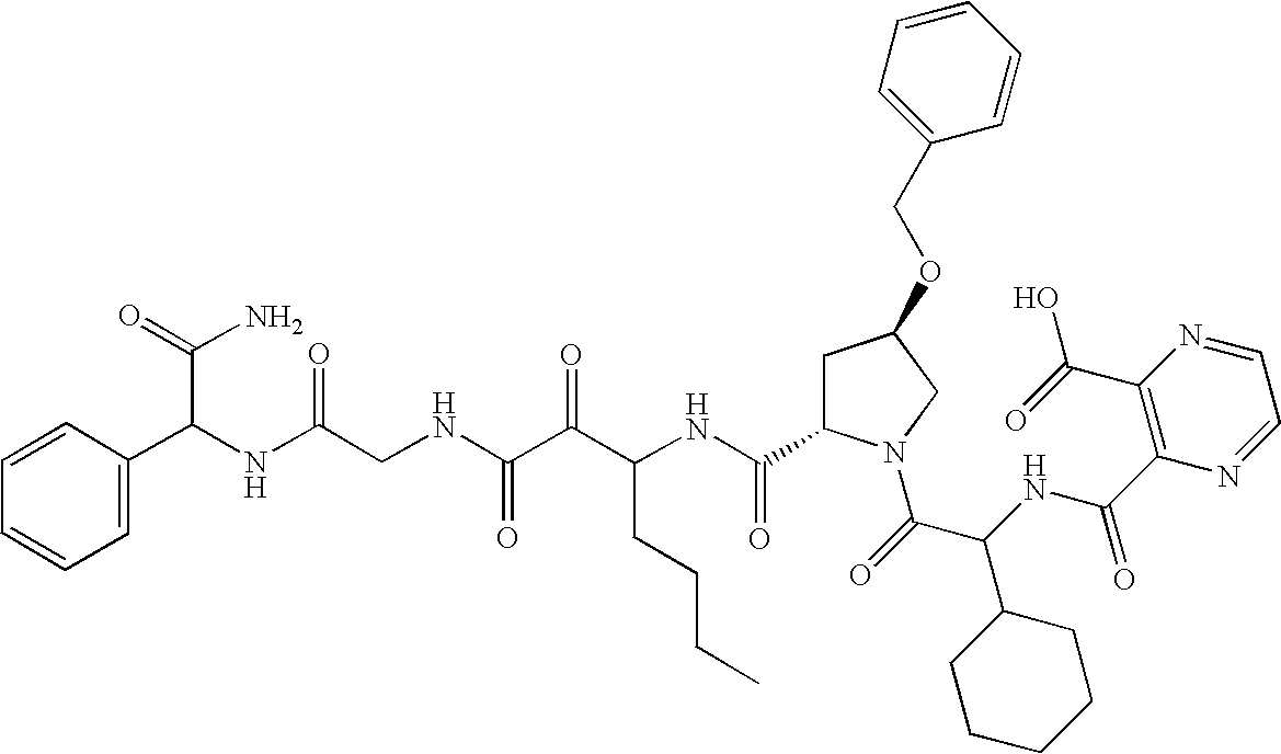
C(NC(C(=O)N1CC(OCC2=CC=CC=C2)CC1C(NC(C(C(NCC(NC(C(N)=O)C1=CC=CC=C1)=O)=O)=O)CCCC)=O)C1CCCCC1)(=O)C1=C(C(=O)O)N=CC=N1
